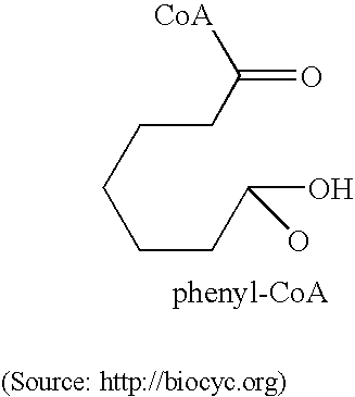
C(CC(O)O)CCCC([CoA])=O
